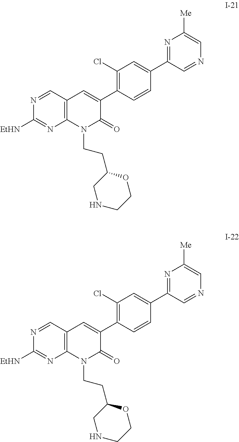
C12=C(C=NC([EtHN])=N1)C=C(C1=C(Cl)C=C(C3=NC([Me])=CN=C3)C=C1)C(=O)N2CCC1CNCCO1.C12=C(C=NC([EtHN])=N1)C=C(C1=C(Cl)C=C(C3=NC([Me])=CN=C3)C=C1)C(=O)N2CCC1CNCCO1
